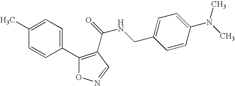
C1(C)=CC=C(C2=C(C(=O)NCC3=CC=C(N(C)C)C=C3)C=NO2)C=C1
